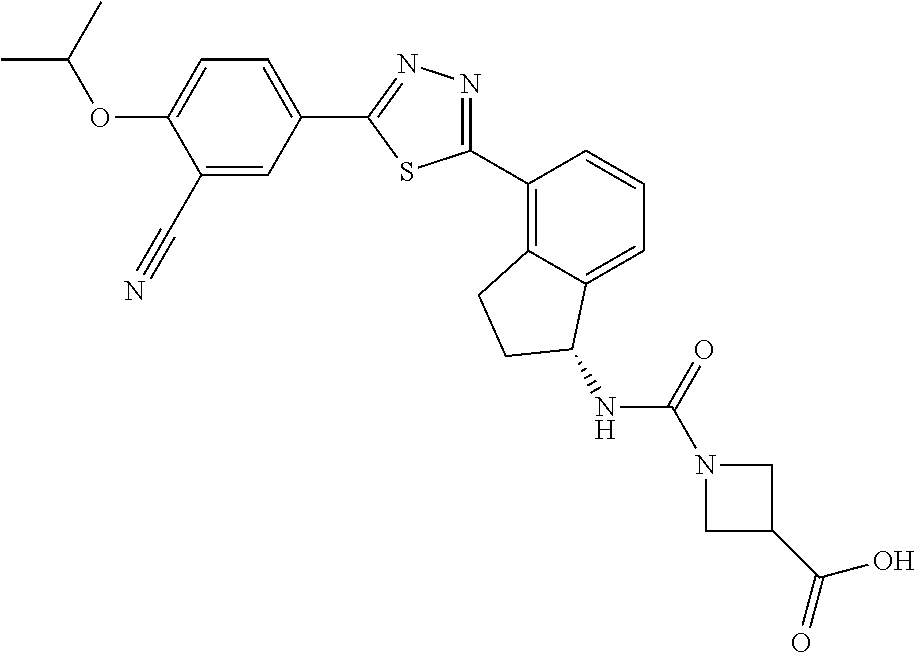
C1(C#N)=CC(C2=NN=C(C3=C4C(=CC=C3)C(NC(N3CC(C(O)=O)C3)=O)CC4)S2)=CC=C1OC(C)C
